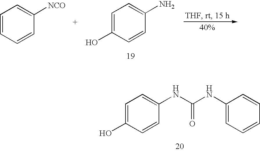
C1=CC=CC([NCO])=C1.C1=C(O)C=CC(N)=C1.C1=C(O)C=CC(NC(NC2=CC=CC=C2)=O)=C1
